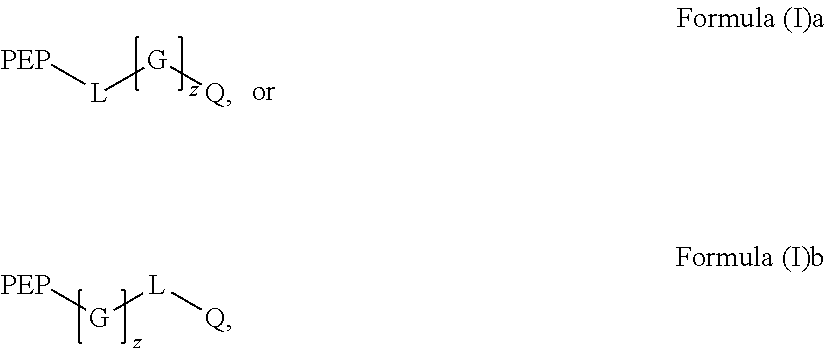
[PEP][L][G][Q].[PEP][G][L][Q]
